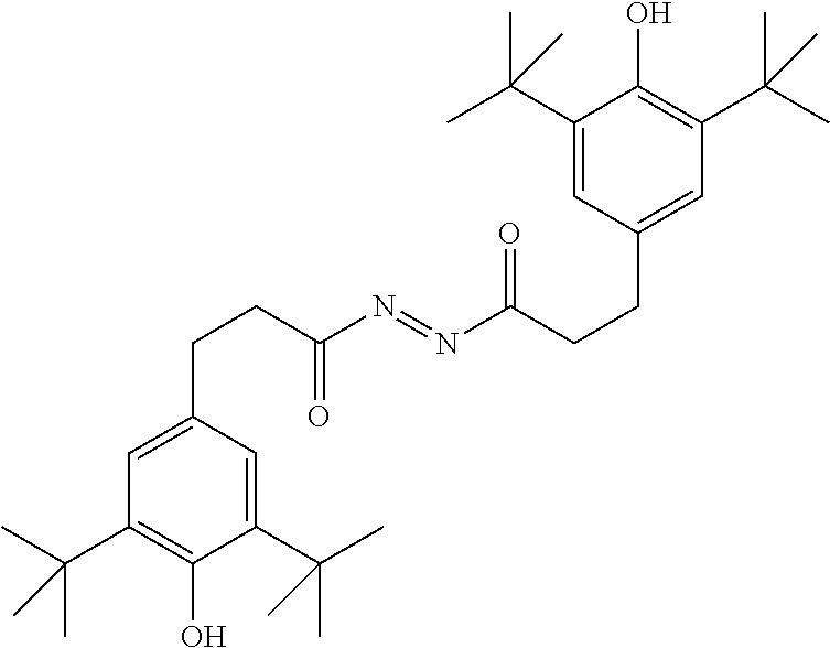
C1=C(CCC(=O)N=NC(=O)CCC2=CC(C(C)(C)C)=C(O)C(C(C)(C)C)=C2)C=C(C(C)(C)C)C(O)=C1C(C)(C)C
